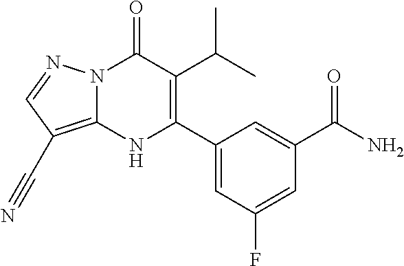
N12C(=C(C#N)C=N1)NC(C1=CC(F)=CC(C(N)=O)=C1)=C(C(C)C)C2=O
